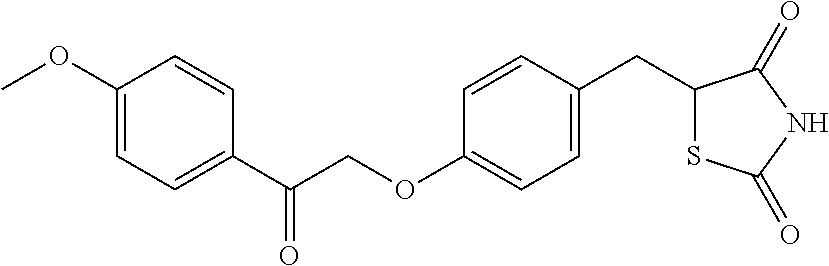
C1(OC)=CC=C(C(COC2=CC=C(CC3SC(=O)NC3=O)C=C2)=O)C=C1
